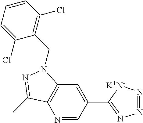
N1=CC(C2=NN=N[K+N-]2)=CC2=C1C(C)=NN2CC1=C(Cl)C=CC=C1Cl
